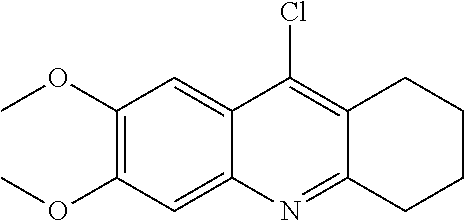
C1(OC)=C(OC)C=C2C(=C1)C(Cl)=C1C(=N2)CCCC1
